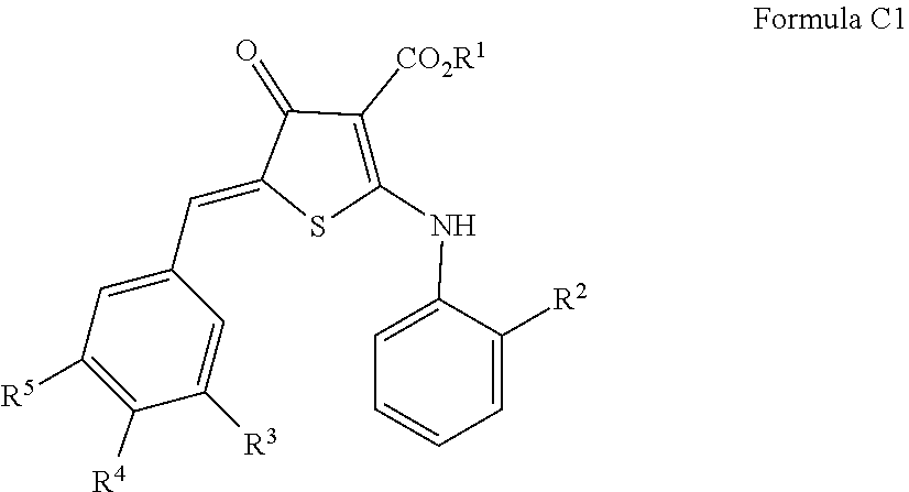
C1(NC2=C([CO2R1])C(=O)C(=CC3=CC([R5])=C([R4])C([R3])=C3)S2)=CC=CC=C1[R2]
